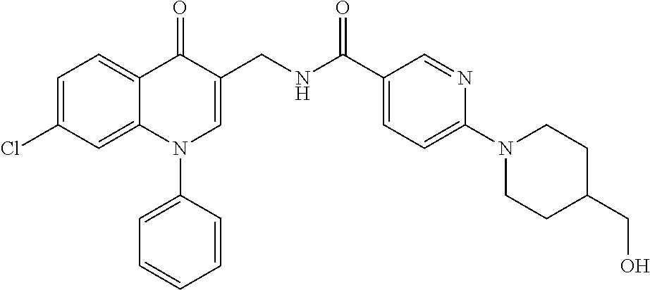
C1=C(Cl)C=C2C(=C1)C(=O)C(CNC(C1=CC=C(N3CCC(CO)CC3)N=C1)=O)=CN2C1=CC=CC=C1
